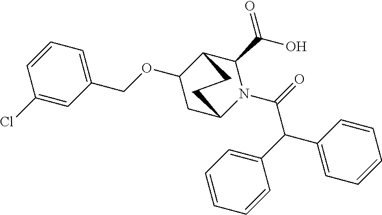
C1=CC=CC(C(C2=CC=CC=C2)C(=O)N2C(C(O)=O)C3C(OCC4=CC=CC(Cl)=C4)CC2CC3)=C1
